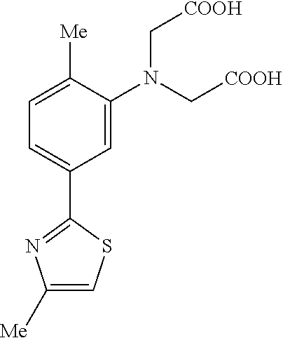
C1=C(N(C[COOH])C[COOH])C([Me])=CC=C1C1=NC([Me])=CS1
